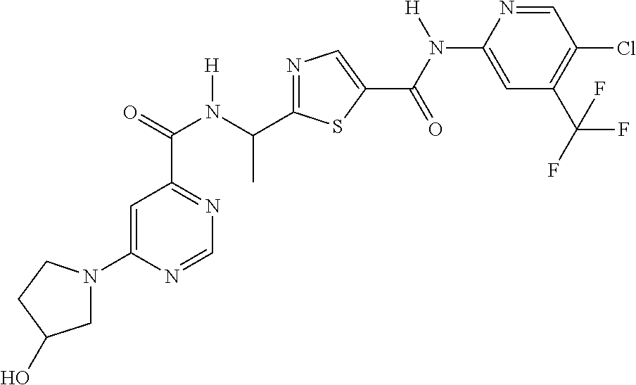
C1=C(N2CC(O)CC2)N=CN=C1C(N(C(C1=NC=C(C(=O)N(C2=CC(C(F)(F)F)=C(Cl)C=N2)[H])S1)C)[H])=O
